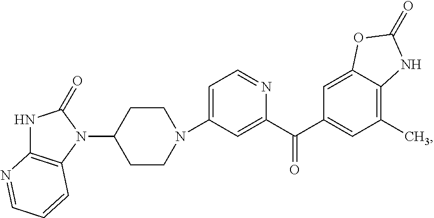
C1=C(N2CCC(N3C4=C(NC3=O)N=CC=C4)CC2)C=C(C(C2=CC(C)=C3C(=C2)OC(=O)N3)=O)N=C1
